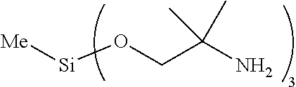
[Si](OCC(N)(C)C)[Me]
